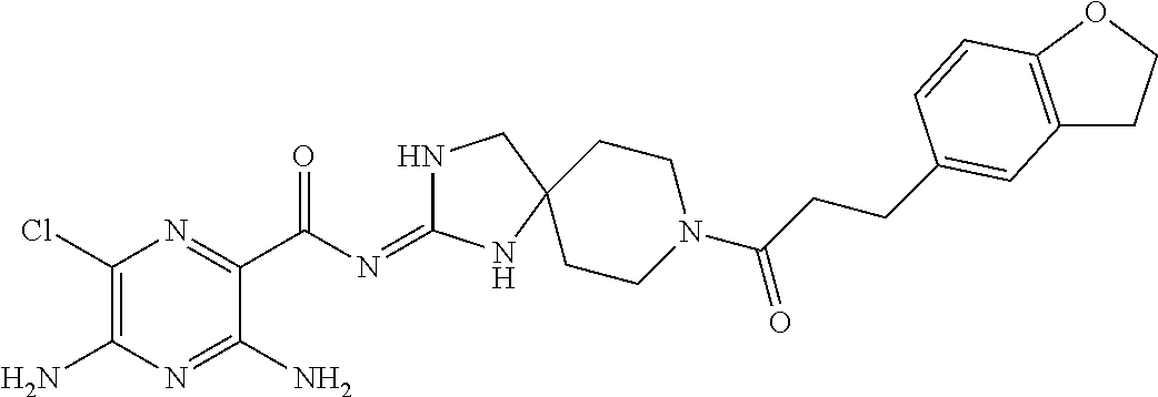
C1(Cl)=C(N)N=C(N)C(C(N=C2NCC3(N2)CCN(C(CCC2=CC4=C(OCC4)C=C2)=O)CC3)=O)=N1
